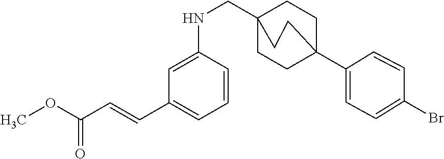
COC(C=CC1=CC=CC(NCC23CCC(C4=CC=C(Br)C=C4)(CC2)CC3)=C1)=O
